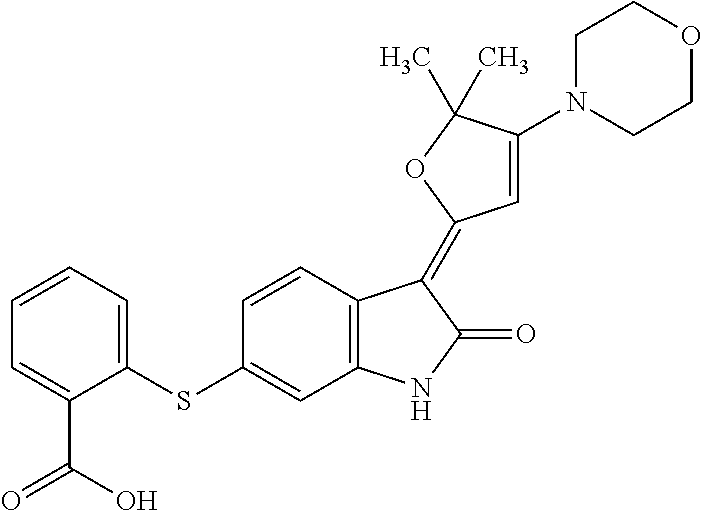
C1=CC(SC2=CC=CC=C2C(=O)O)=CC2=C1C(=C1C=C(N3CCOCC3)C(C)(C)O1)C(=O)N2
